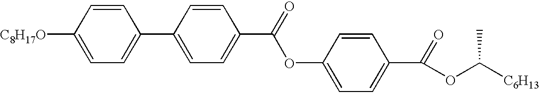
C1=C(C2=CC=C(C(=O)OC3=CC=C(C(=O)OC([C6H13])C)C=C3)C=C2)C=CC([C8H17O])=C1
